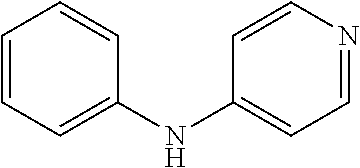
C1=CC=C(NC2=CC=NC=C2)C=C1
